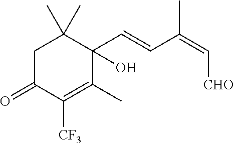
C1C(=O)C([CF3])=C(C)C(C=CC(=C[CHO])C)(O)C1(C)C
